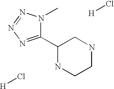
C1C(C2=NN=NN2C)NCCN1.[H]Cl.[H]Cl
